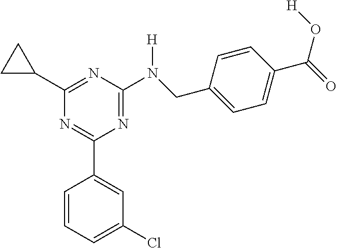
C1(C2=CC(Cl)=CC=C2)=NC(C2CC2)=NC(N(CC2=CC=C(C(=O)O[H])C=C2)[H])=N1
